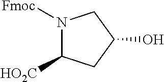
N1([Fmoc])C([HO2C])CC(O)C1
